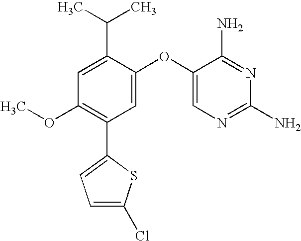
C1=C(C(C)C)C(OC2=CN=C(N)N=C2N)=CC(C2=CC=C(Cl)S2)=C1OC
